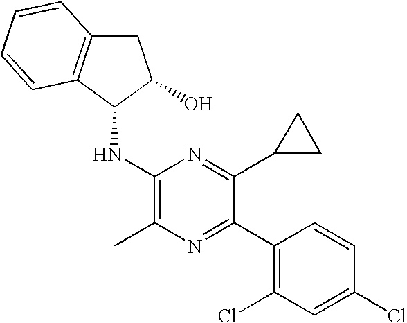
C1(NC2C(O)CC3=C2C=CC=C3)=C(C)N=C(C2=C(Cl)C=C(Cl)C=C2)C(C2CC2)=N1
